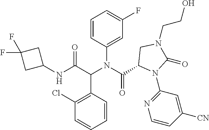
N(C(C(N(C(=O)C1N(C2=NC=CC([CN])=C2)C(=O)N(CCO)C1)C1=CC(F)=CC=C1)C1=C(Cl)C=CC=C1)=O)C1CC(F)(F)C1
